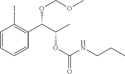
C1=CC=CC(C(C(C)OC(=O)NCCC)OCOC)=C1I
